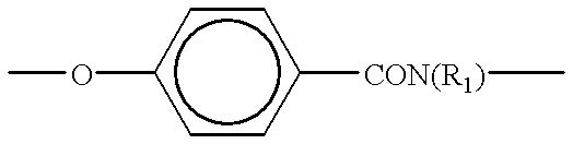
c1cc([CON(R1)]C)ccc1OC
